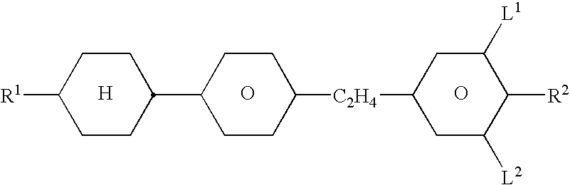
[H].O.C1([R1])CCC(C2CCC([C2H4]C3CC([L2])C([R2])C([L1])C3)CC2)CC1.O
